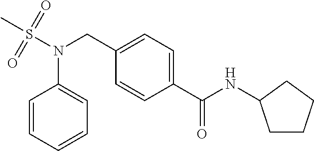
C1=CC=CC=C1N(S(C)(=O)=O)CC1=CC=C(C(NC2CCCC2)=O)C=C1
